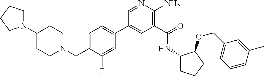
C1(C2=CC=C(CN3CCC(N4CCCC4)CC3)C(F)=C2)=CC(C(=O)NC2CCCC2OCC2=CC=CC(C)=C2)=C(N)N=C1
